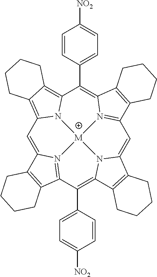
C1=C2N3=C(C(C4=CC=C([NO2])C=C4)=C4N5C(=CC6=N7C(=C(C8=CC=C([NO2])C=C8)C8=C9C(=C1N8[M]753)CCCC9)C1=C6CCCC1)C1=C4CCCC1)C1=C2CCCC1
